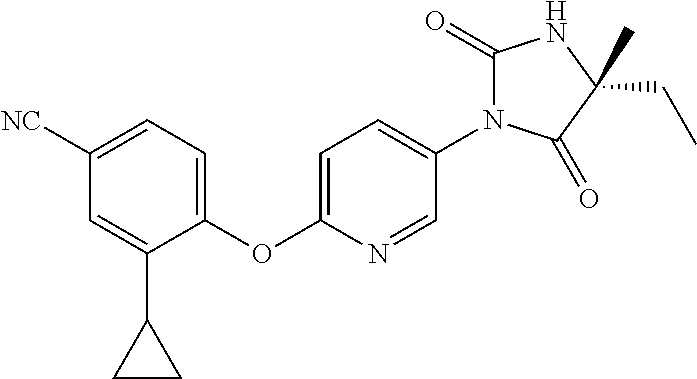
C1(OC2=CC=C(N3C(=O)NC(CC)(C)C3=O)C=N2)=CC=C([NC])C=C1C1CC1
